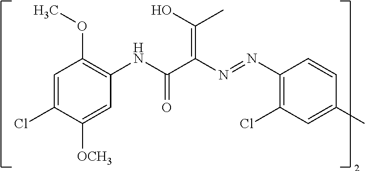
C1=C(Cl)C([OCH3])=CC(NC(C(N=NC2=C(Cl)C=C(C)C=C2)=C(O)C)=O)=C1OC
